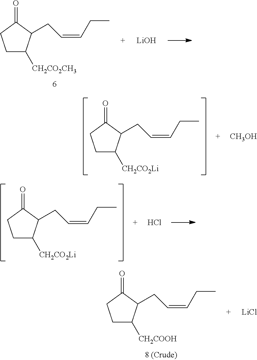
C1C([CH2CO2CH3])C(CC=CCC)C(=O)C1.[LiOH].C1C([CH2CO2Li])C(CC=CCC)C(=O)C1.[CH3OH].C1C([CH2CO2Li])C(CC=CCC)C(=O)C1.Cl.C1C([CH2COOH])C(CC=CCC)C(=O)C1.[LiCl]
